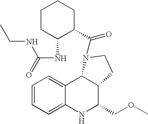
C12=CC=CC=C1NC(COC)C1C2N(C(=O)C2CCCCC2NC(=O)NCC)CC1
